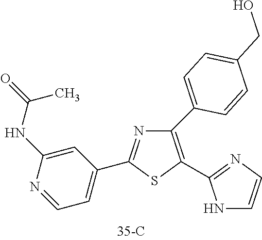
C1(C2=CC=C(CO)C=C2)=C(C2=NC=CN2)SC(C2=CC=NC(NC(=O)C)=C2)=N1
